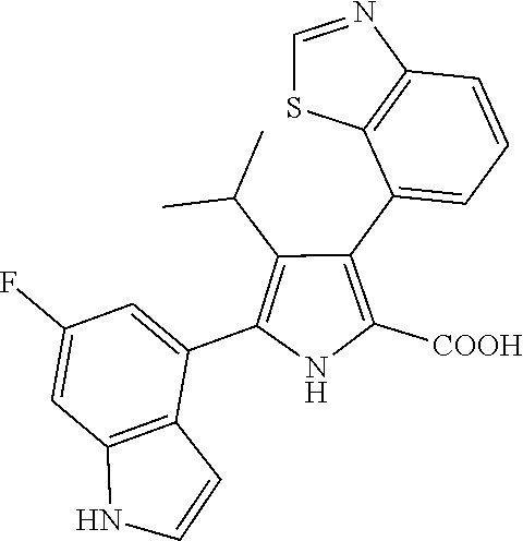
C1(C2=CC=CC3=C2SC=N3)=C([COOH])NC(C2=CC(F)=CC3=C2C=CN3)=C1C(C)C
